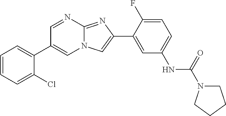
C1=NC2=NC(C3=CC(NC(=O)N4CCCC4)=CC=C3F)=CN2C=C1C1=CC=CC=C1Cl
